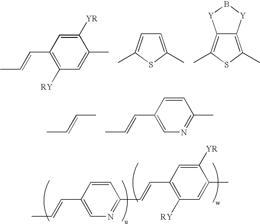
C1([YR])=CC(C=CC)=C([RY])C=C1C.C1=C(C)SC(C)=C1.C12=C(C)SC(C)=C1[Y]B[Y]2.CC=CC.CC=CC1=CN=C(C)C=C1.CC=CC1=CN=C(C=CC2=C([RY])C=C(C)C([YR])=C2)C=C1
